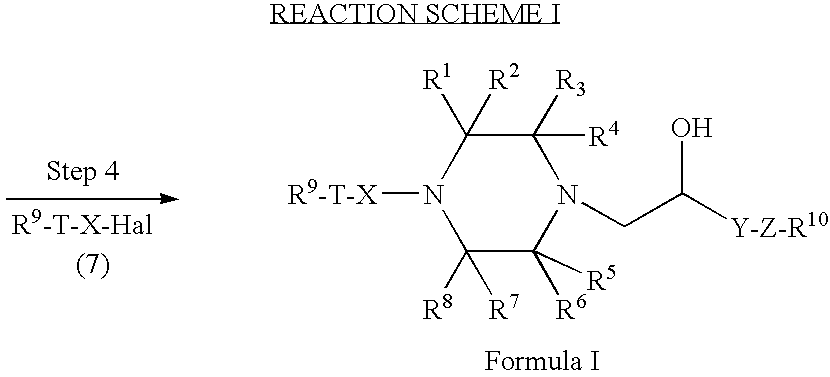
C1([R3])([R4])C([R1])([R2])N([R9-T-X])C([R8])([R7])C([R6])([R5])N1CC([Y-Z-R10])O
